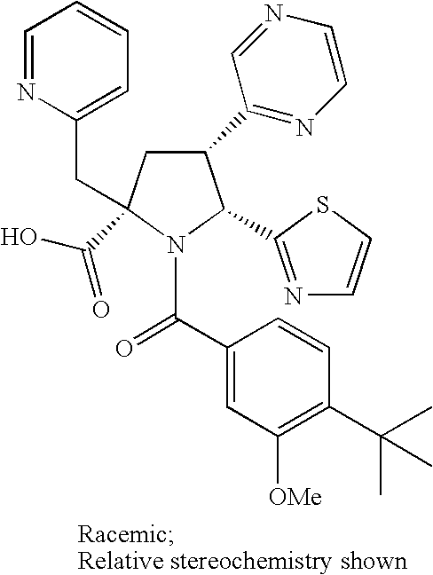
C1(C2=NC=CN=C2)CC(C(O)=O)(CC2=CC=CC=N2)N(C(C2=CC([OMe])=C(C(C)(C)C)C=C2)=O)C1C1=NC=CS1
